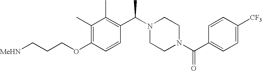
C(OC1=C(C)C(C)=C(C(N2CCN(C(C3=CC=C([CF3])C=C3)=O)CC2)C)C=C1)CC[MeHN]
